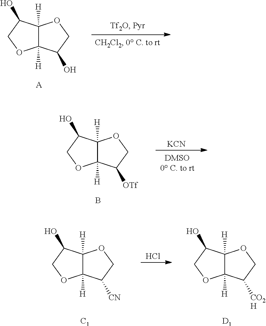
C12([H])C([H])(C(O)CO1)OCC2O.[A].C12([H])C([H])(C(O)CO1)OCC2[OTf].B.[KCN].C12([H])C([H])(C(O)CO1)OCC2[CN].[C1].Cl.C12([H])C([H])(C(O)CO1)OCC2[CO2H].[D1]
